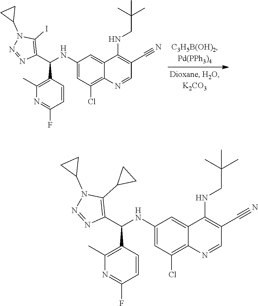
C1(C(C2=C(C)N=C(F)C=C2)NC2=CC(Cl)=C3C(=C2)C(NCC(C)(C)C)=C(C#N)C=N3)=C(I)N(C2CC2)N=N1.C1(C(C2=C(C)N=C(F)C=C2)NC2=CC(Cl)=C3C(=C2)C(NCC(C)(C)C)=C(C#N)C=N3)=C(C2CC2)N(C2CC2)N=N1
